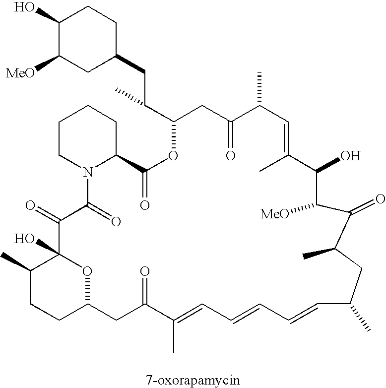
C1(O)C([MeO])CC(CC(C2OC(=O)C3CCCCN3C(=O)C(=O)C3(O)C(C)CCC(O3)CC(=O)C(C)=CC=CC=CC(C)CC(C)C(=O)C([MeO])C(O)C(C)=CC(C)C(=O)C2)C)CC1
